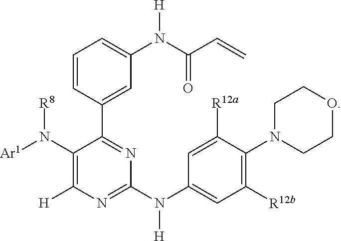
N(C1=NC([H])=C(N([Ar1])[R8])C(C2=CC(N(C(C=C)=O)[H])=CC=C2)=N1)(C1=CC([R12b])=C(N2CCOCC2)C([R12a])=C1)[H]
